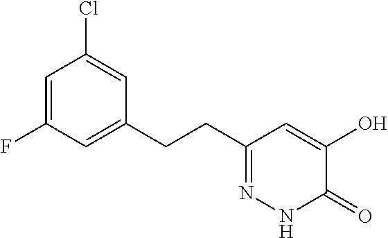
C1=C(F)C=C(CCC2=NNC(=O)C(O)=C2)C=C1Cl
